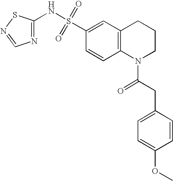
C1=CC2=C(C=C1S(NC1=NC=NS1)(=O)=O)CCCN2C(CC1=CC=C(OC)C=C1)=O
